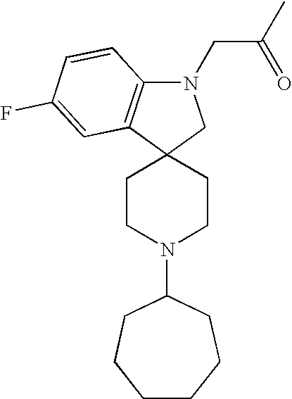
C1CN(C2CCCCCC2)CCC12CN(CC(C)=O)C1=C2C=C(F)C=C1
